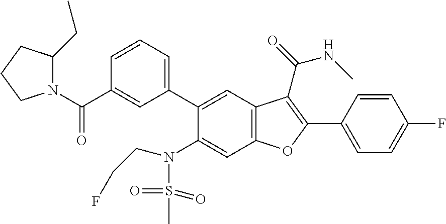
C1=CC=C(C2=CC3=C(C=C2N(S(C)(=O)=O)CCF)OC(C2=CC=C(F)C=C2)=C3C(NC)=O)C=C1C(N1C(CC)CCC1)=O
